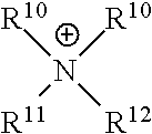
[R10]N([R12])([R10])[R11]
